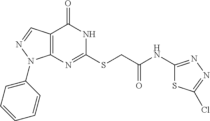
C12=C(N=C(SCC(NC3=NN=C(Cl)S3)=O)NC1=O)N(C1=CC=CC=C1)N=C2
